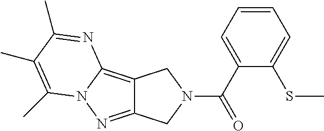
C12=C3N(N=C1CN(C(=O)C1=CC=CC=C1SC)C2)C(C)=C(C)C(C)=N3
